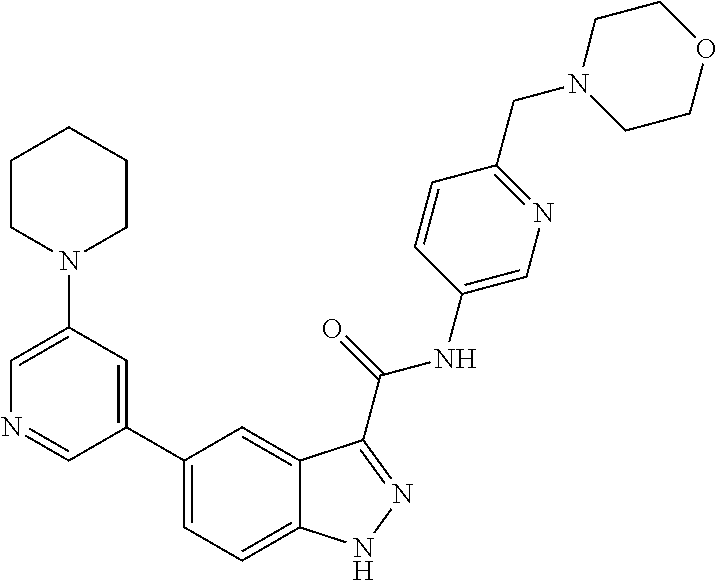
C1(N2CCCCC2)=CN=CC(C2=CC=C3C(=C2)C(C(NC2=CN=C(CN4CCOCC4)C=C2)=O)=NN3)=C1
